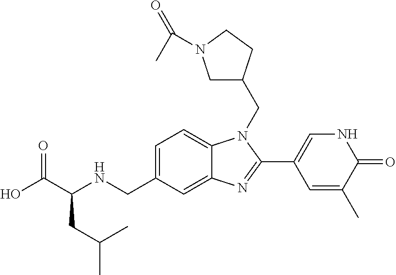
C1=C(CNC(C(O)=O)CC(C)C)C=C2C(=C1)N(CC1CN(C(=O)C)CC1)C(C1=CNC(=O)C(C)=C1)=N2
